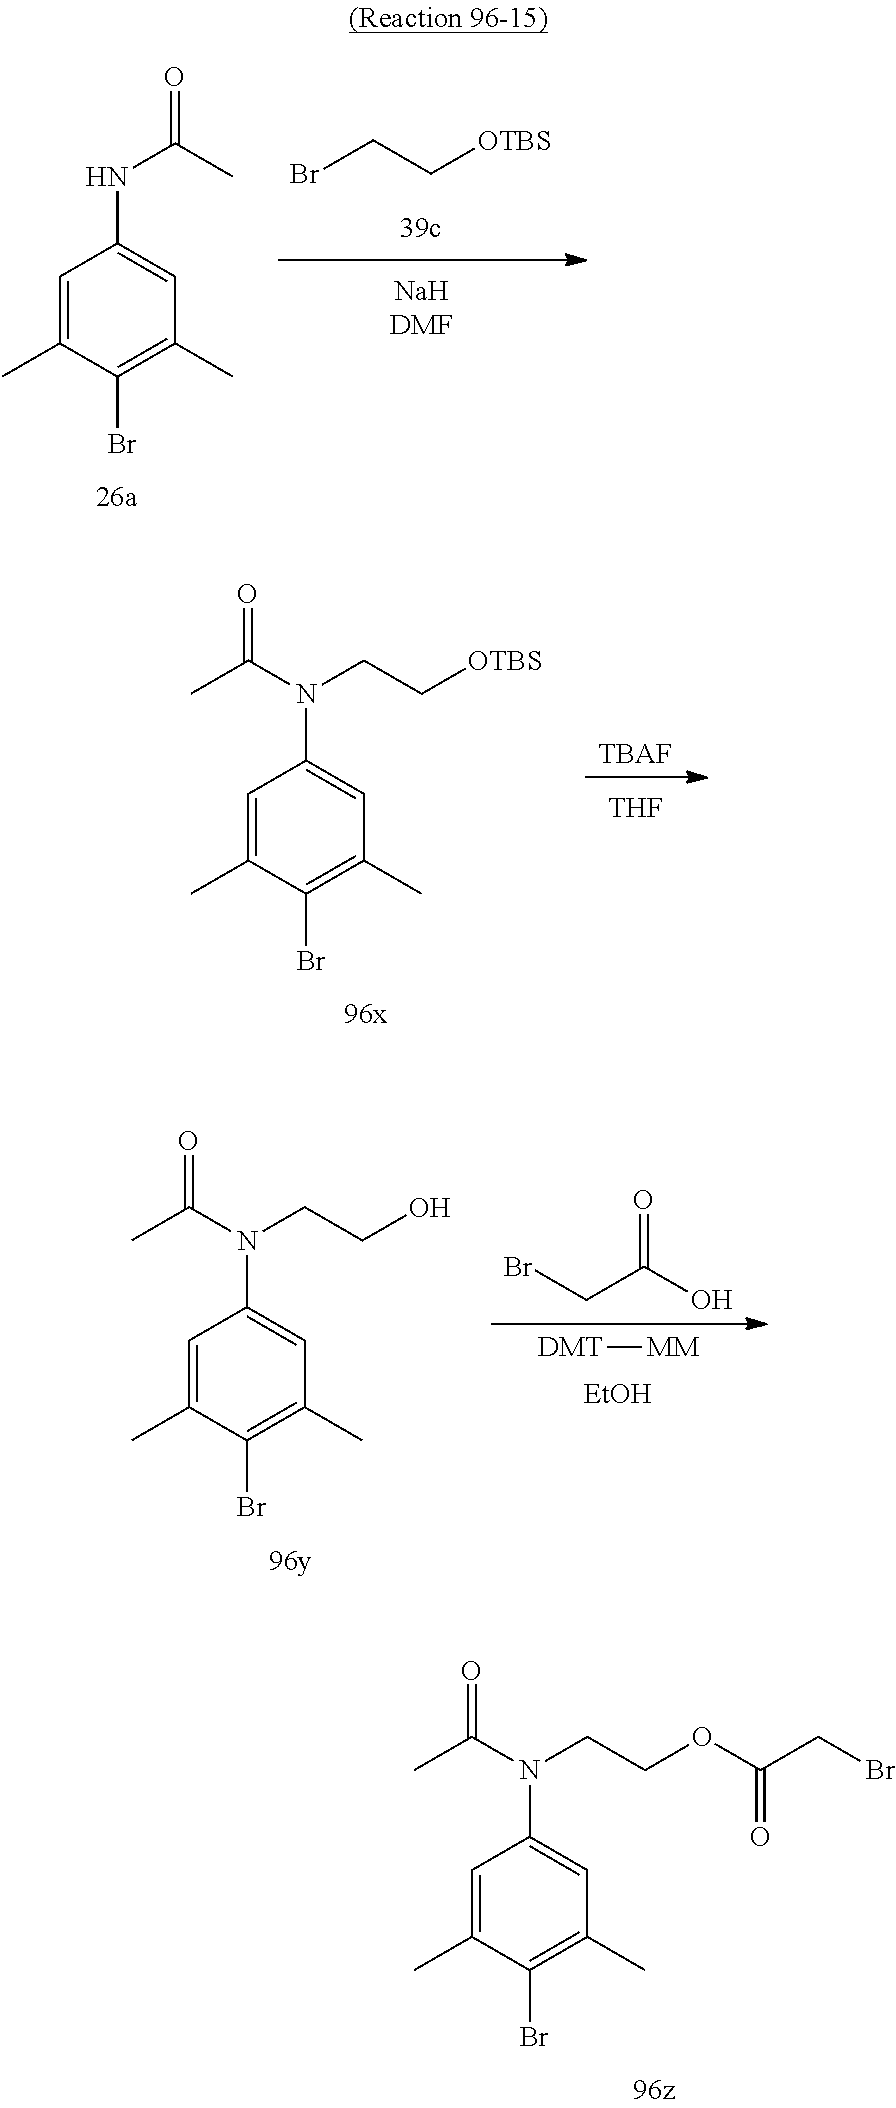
BrCC[OTBS].C1=C(C)C(Br)=C(C)C=C1NC(=O)C.[EtOH].[DMT][MM].BrCC(O)=O.C1=C(C)C(Br)=C(C)C=C1N(CCO)C(C)=O.C1=C(C)C(Br)=C(C)C=C1N(CCOC(CBr)=O)C(C)=O.[TBAF].C1=C(C)C(Br)=C(C)C=C1N(CC[OTBS])C(C)=O.[THF]
